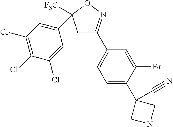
C1C([F3C])(C2=CC(Cl)=C(Cl)C(Cl)=C2)ON=C1C1=CC=C(C2(C#N)CNC2)C(Br)=C1
